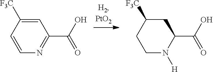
C1=C([F3C])C=CN=C1C(O)=O.C1C([F3C])CCN([H])C1C(O)=O
